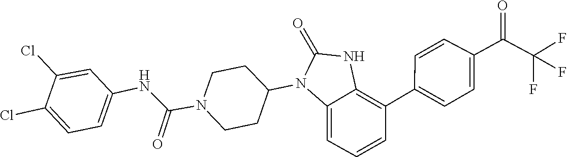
C1(Cl)=CC(NC(N2CCC(N3C(=O)NC4=C(C5=CC=C(C(C(F)(F)F)=O)C=C5)C=CC=C34)CC2)=O)=CC=C1Cl
